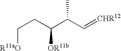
C([R11aO])CC(C(C=[CHR12])C)[OR11b]
